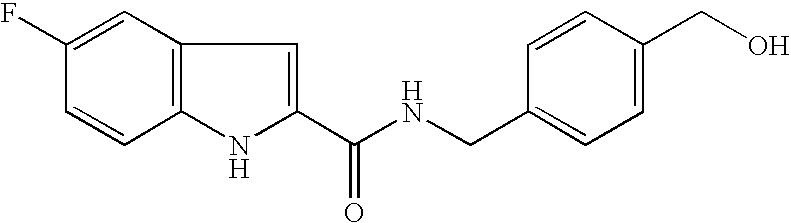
C1=C(F)C=CC2=C1C=C(C(NCC1=CC=C(CO)C=C1)=O)N2
